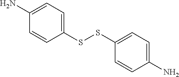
C1(N)=CC=C(SSC2=CC=C(N)C=C2)C=C1
